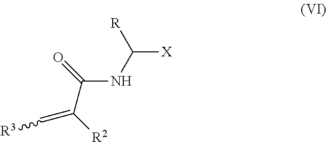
[R]C(NC(C([R2])=C[R3])=O)[X]
